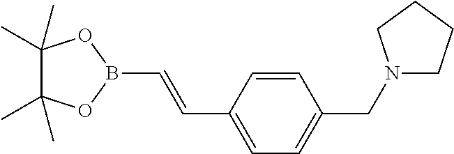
C1(C)(C)C(C)(C)OB(C=CC2=CC=C(CN3CCCC3)C=C2)O1
